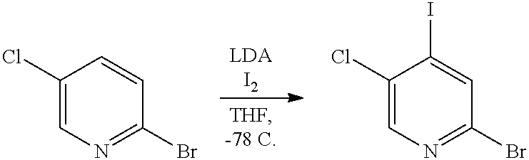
C1(Cl)=CN=C(Br)C=C1.C1(Cl)=CN=C(Br)C=C1I
